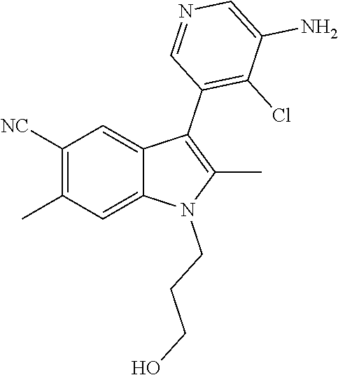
C1([NC])=C(C)C=C2C(=C1)C(C1=C(Cl)C(N)=CN=C1)=C(C)N2CCCO
